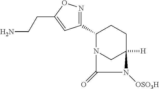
C1(C2=NOC(CCN)=C2)N2CC([H])(CC1)N([OSO3H])C2=O
